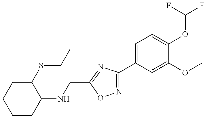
C1CC(NCC2=NC(C3=CC=C(OC(F)F)C(OC)=C3)=NO2)C(SCC)CC1
